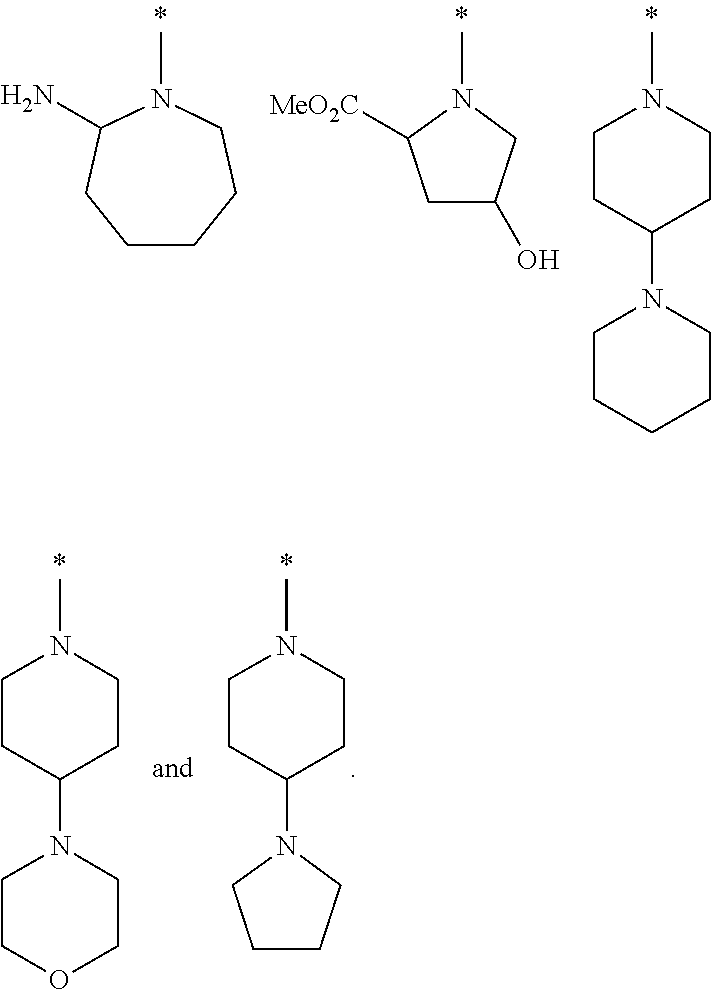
N1(C)C(N)CCCCC1.N1(C)C([MeO2C])CC(O)C1.N1(C)CCC(N2CCCCC2)CC1.N1(C)CCC(N2CCOCC2)CC1.N1(C)CCC(N2CCCC2)CC1
